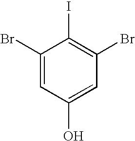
C1(Br)=CC(O)=CC(Br)=C1I
